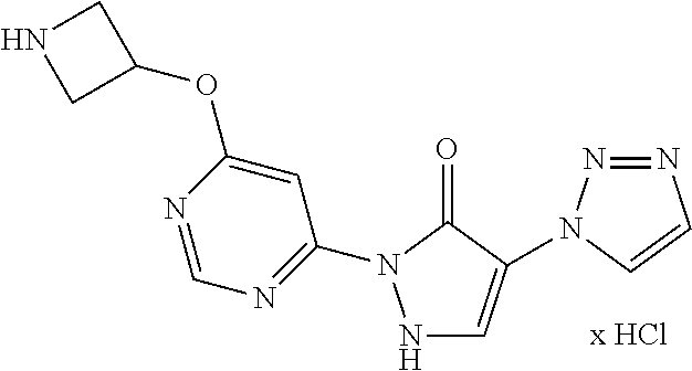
N1=NN(C2=CNN(C3=NC=NC(OC4CNC4)=C3)C2=O)C=C1
